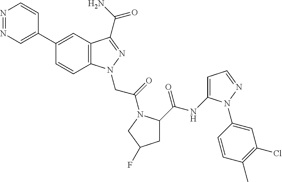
N1=NC=C(C2=CC3=C(C=C2)N(CC(=O)N2C(C(=O)NC4=CC=NN4C4=CC(Cl)=C(C)C=C4)CC(F)C2)N=C3C(=O)N)C=C1
